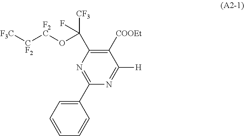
C1([COOEt])=C(C(O[F2C][CF2][F3C])(F)[CF3])N=C(C2=CC=CC=C2)N=C1[H]
